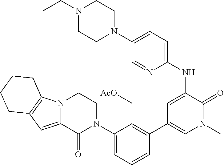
C1(C2=CN(C)C(=O)C(NC3=CC=C(N4CCN(CC)CC4)C=N3)=C2)=C(C[AcO])C(N2CCN3C(=CC4=C3CCCC4)C2=O)=CC=C1
